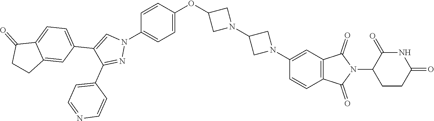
C1=C(OC2CN(C3CN(C4=CC5=C(C=C4)C(=O)N(C4CCC(=O)NC4=O)C5=O)C3)C2)C=CC(N2C=C(C3=CC=C4C(=C3)CCC4=O)C(C3=CC=NC=C3)=N2)=C1
